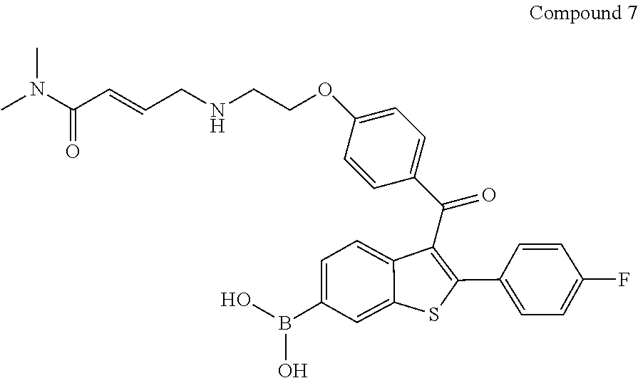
CN(C(C=CCNCCOC1=CC=C(C(C2=C(C3=CC=C(F)C=C3)SC3=CC(B(O)O)=CC=C23)=O)C=C1)=O)C
